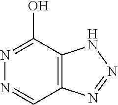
N1=C(O)C2=C(C=N1)N=NN2
